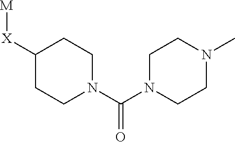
C1([X][M])CCN(C(N2CCN(C)CC2)=O)CC1
